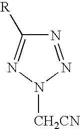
N1=NN([CH2CN])N=C1[R]
